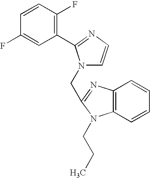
C1=CC(F)=CC(C2=NC=CN2CC2=NC3=C(C=CC=C3)N2CCC)=C1F
